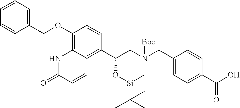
C1(OCC2=CC=CC=C2)=C2C(=C(C(CN(CC3=CC=C(C(O)=O)C=C3)[Boc])O[Si](C(C)(C)C)(C)C)C=C1)C=CC(=O)N2
